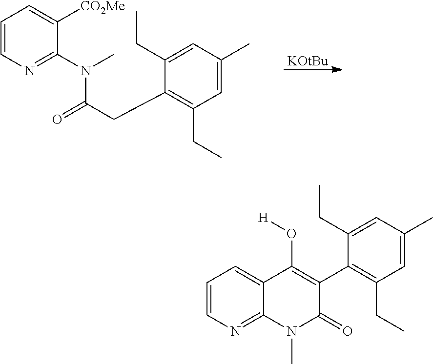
[KOtBu].C1=CN=C(N(C(CC2=C(CC)C=C(C)C=C2CC)=O)C)C([CO2Me])=C1.C1=CN=C2C(=C1)C(O[H])=C(C1=C(CC)C=C(C)C=C1CC)C(=O)N2C
